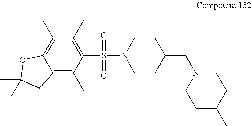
C1CN(S(C2=C(C)C(C)=C3C(=C2C)CC(C)(C)O3)(=O)=O)CCC1CN1CCC(C)CC1
